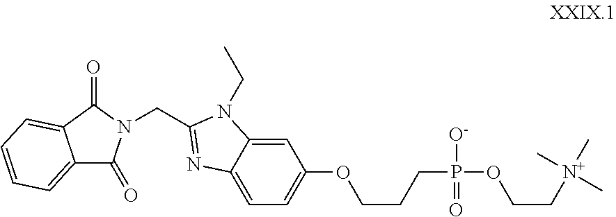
C12=CC=CC=C1C(=O)N(CC1=NC3=CC=C(OCCCP([O-])(OCC[N+](C)(C)C)=O)C=C3N1CC)C2=O
